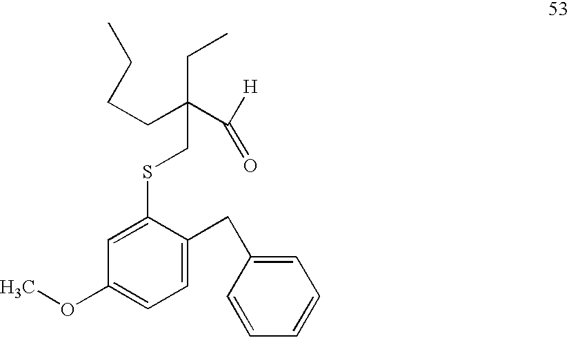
C1=C(SCC(C(=O)[H])(CCCC)CC)C(CC2=CC=CC=C2)=CC=C1OC
